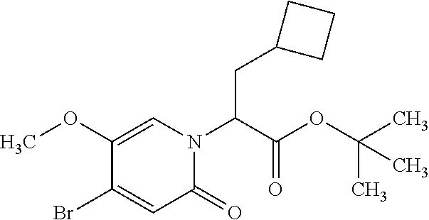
N1(C(C(OC(C)(C)C)=O)CC2CCC2)C(=O)C=C(Br)C(OC)=C1
